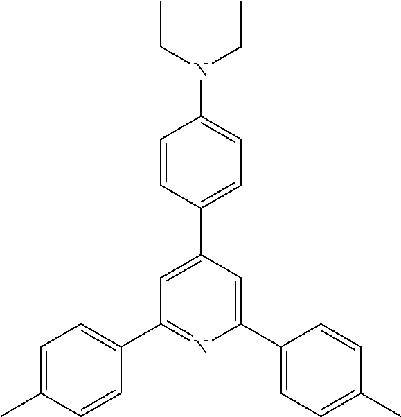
C1=CC(C2=CC(C3=CC=C(C)C=C3)=NC(C3=CC=C(C)C=C3)=C2)=CC=C1N(CC)CC
